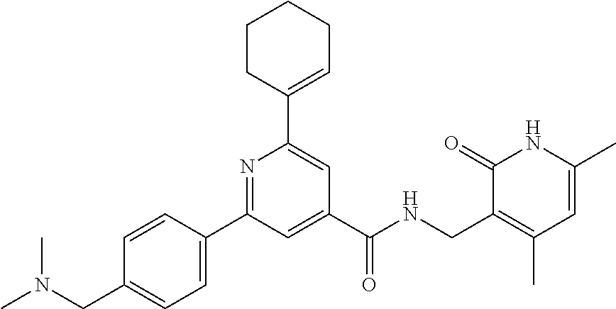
C1=CC(C2=NC(C3=CCCCC3)=CC(C(NCC3=C(C)C=C(C)NC3=O)=O)=C2)=CC=C1CN(C)C
